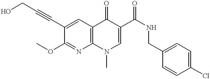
OCC#CC1=CC2=C(N=C1OC)N(C)C=C(C(NCC1=CC=C(Cl)C=C1)=O)C2=O
